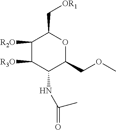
C1([R2O])C([R3O])C(NC(C)=O)C(COC)OC1C[OR1]
